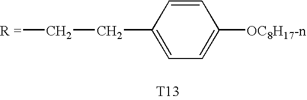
C(C1=CC=C([OC8H17-n])C=C1)C[R =].[T13]
